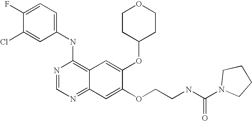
C1=C(Cl)C(F)=CC=C1NC1=C2C(=NC=N1)C=C(OCCNC(N1CCCC1)=O)C(OC1CCOCC1)=C2
